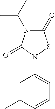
C1=C(C)C=CC=C1N1C(=O)N(C(C)C)C(=O)S1
